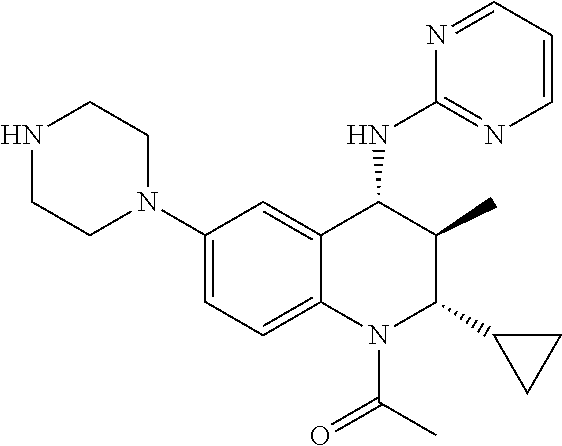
C1(N2CCNCC2)=CC=C2C(=C1)C(NC1=NC=CC=N1)C(C)C(C1CC1)N2C(C)=O
